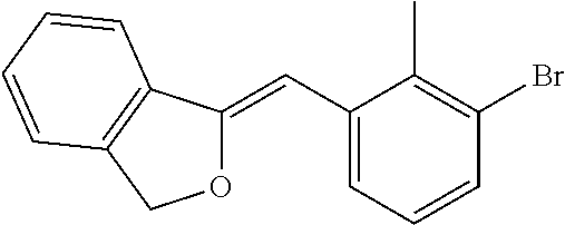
C1(C=C2OCC3=C2C=CC=C3)=CC=CC(Br)=C1C
